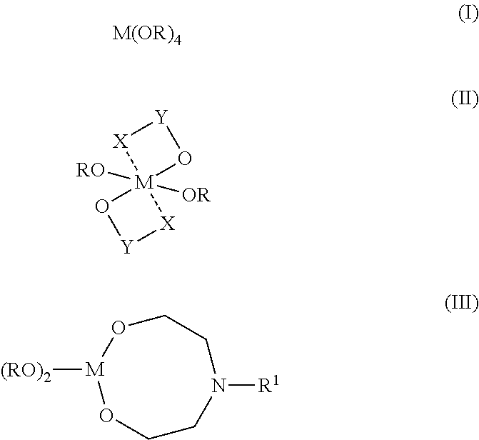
[M(OR)4].[Y]1[X][M]2([RO])([OR])(O1)O[Y][X]2.O1[M]([(RO)2])OCCN([R1])CC1
